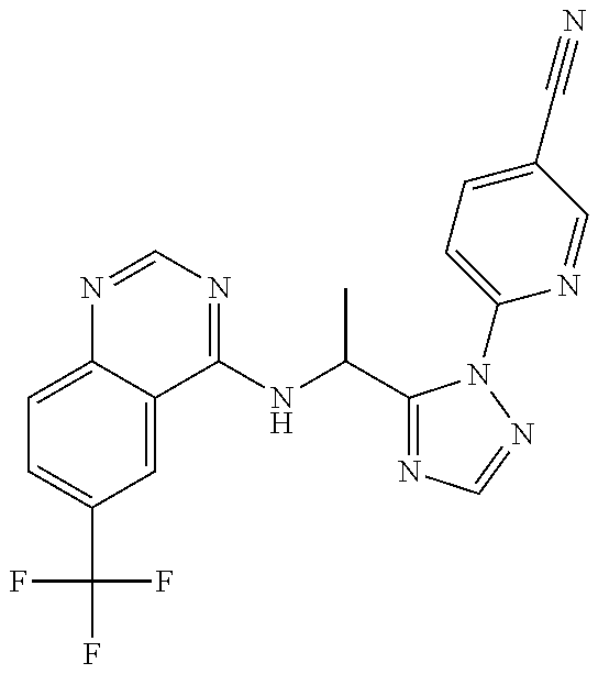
C1=C2C(=CC(C(F)(F)F)=C1)C(NC(C)C1=NC=NN1C1=CC=C(C#N)C=N1)=NC=N2
